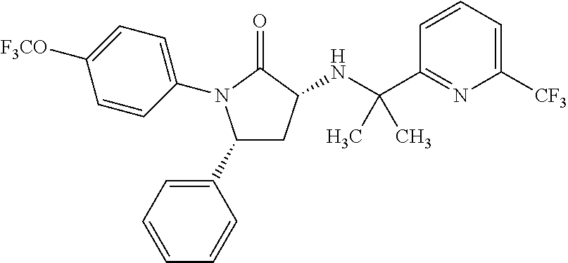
C1(C2=CC=CC=C2)CC(NC(C2=NC([CF3])=CC=C2)(C)C)C(=O)N1C1=CC=C([F3CO])C=C1
